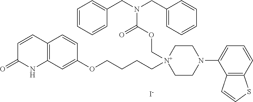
[I-].C1=CC2=C(NC1=O)C=C(OCCCC[N+]1(COC(N(CC3=CC=CC=C3)CC3=CC=CC=C3)=O)CCN(C3=CC=CC4=C3C=CS4)CC1)C=C2
